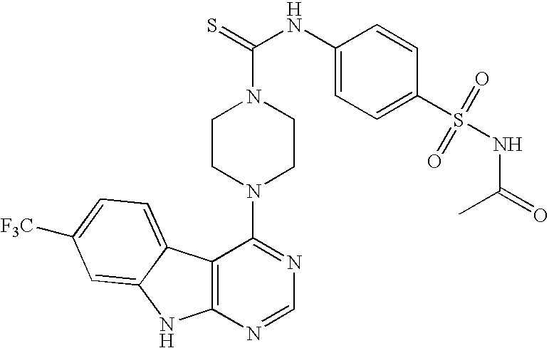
C12=C(N=CN=C1N1CCN(C(=S)NC3=CC=C(S(=O)(=O)NC(=O)C)C=C3)CC1)NC1=CC([F3C])=CC=C21
